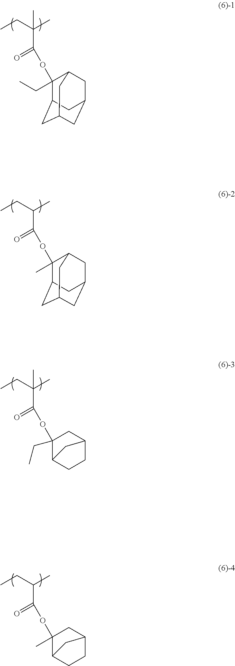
CC(C)(CC)C(OC1(CC)C2CC3CC(CC1C3)C2)=O.C(C)(CC)C(OC1(C)C2CC3CC(CC1C3)C2)=O.CC(C)(CC)C(OC1(CC)C2CCC(C1)C2)=O.C(C)(CC)C(OC1(C)C2CCC(C1)C2)=O
